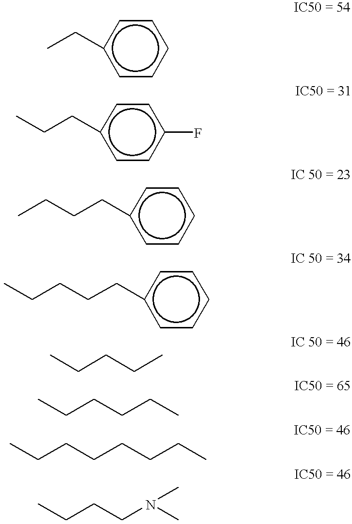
CCc1ccccc1.C(Cc1ccc(F)cc1)C.C(Cc1ccccc1)CC.C(Cc1ccccc1)CCC.C(C)CCC.C(CC)CCC.C(CCCC)CCC.C(N(C)C)CCC
